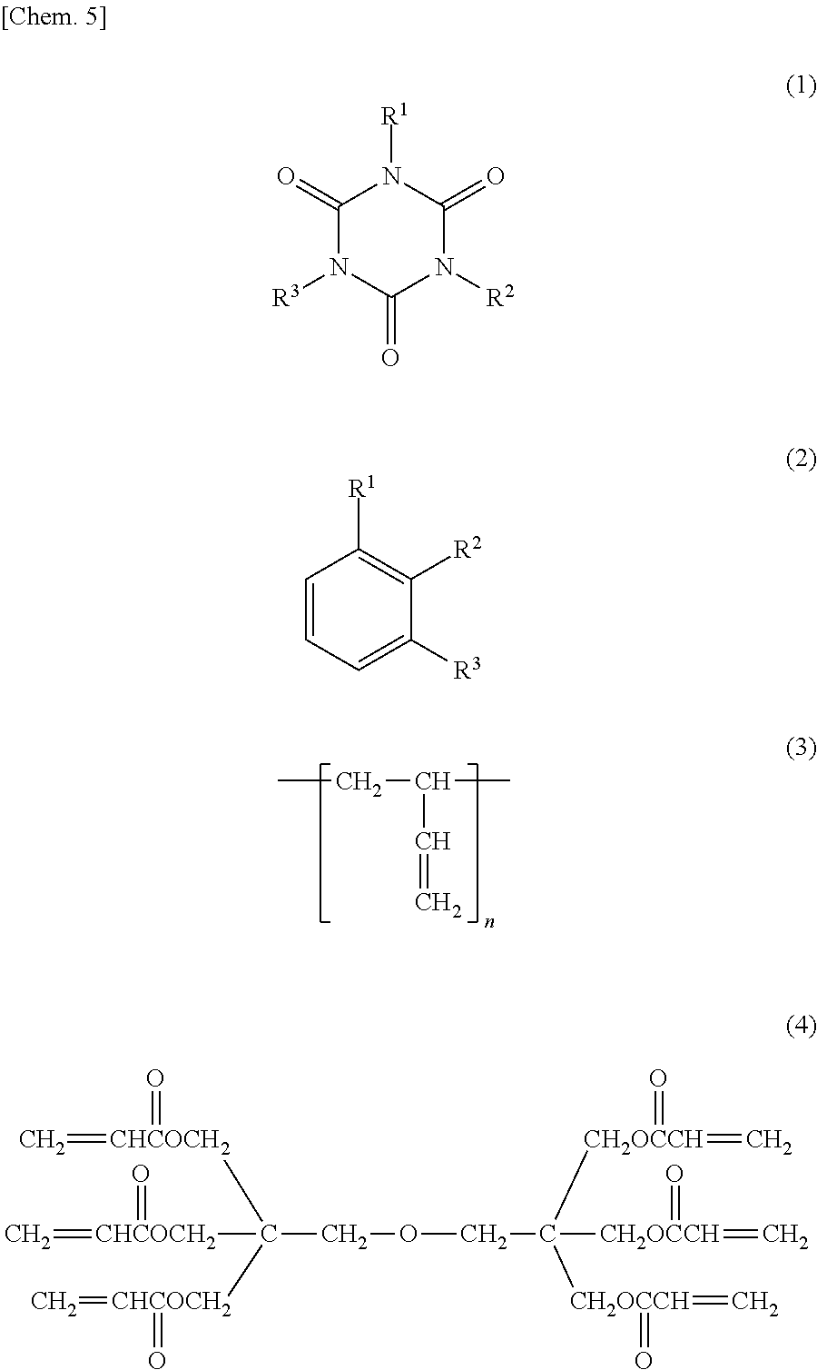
CCC(C)C=C.C1(=O)N([R3])C(=O)N([R2])C(=O)N1[R1].C1=CC=C([R3])C([R2])=C1[R1].C=[CHCOCH2](=O)C([CHCOCH2](=C)=O)([CHCOCH2](=C)=O)COCC([CH2OCCH](=C)=O)([CH2OCCH](=C)=O)[CH2OCCH](=C)=O
